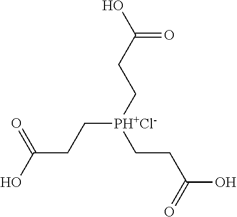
OC(CC[PH+Cl-](CCC(O)=O)CCC(O)=O)=O
